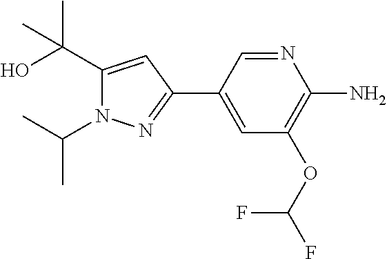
C1(C(C)(O)C)=CC(C2=CC(OC(F)F)=C(N)N=C2)=NN1C(C)C
